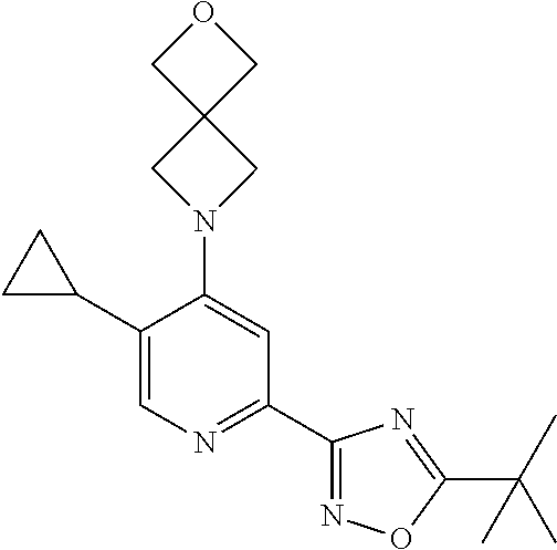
C1(C2CC2)=CN=C(C2=NOC(C(C)(C)C)=N2)C=C1N1CC2(C1)COC2
